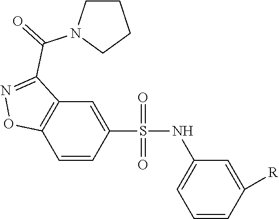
C1=CC(S(=O)(=O)NC2=CC=CC([R])=C2)=CC2=C1ON=C2C(=O)N1CCCC1
